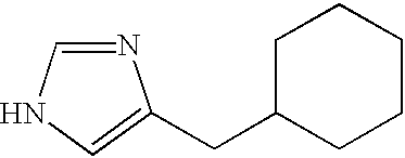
N1=CNC=C1CC1CCCCC1
